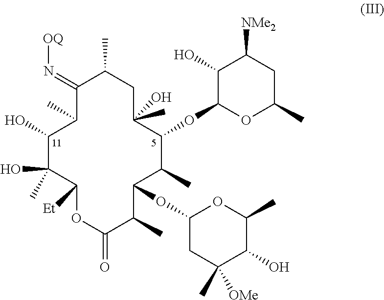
C1(=N[OQ])C(C)CC(C)(O)C(OC2OC(C)CC([NMe2])C2O)C(C)C(OC2CC(C)([OMe])C(O)C(C)O2)C(C)C(=O)OC([Et])C(O)(C)C(O)C1C
